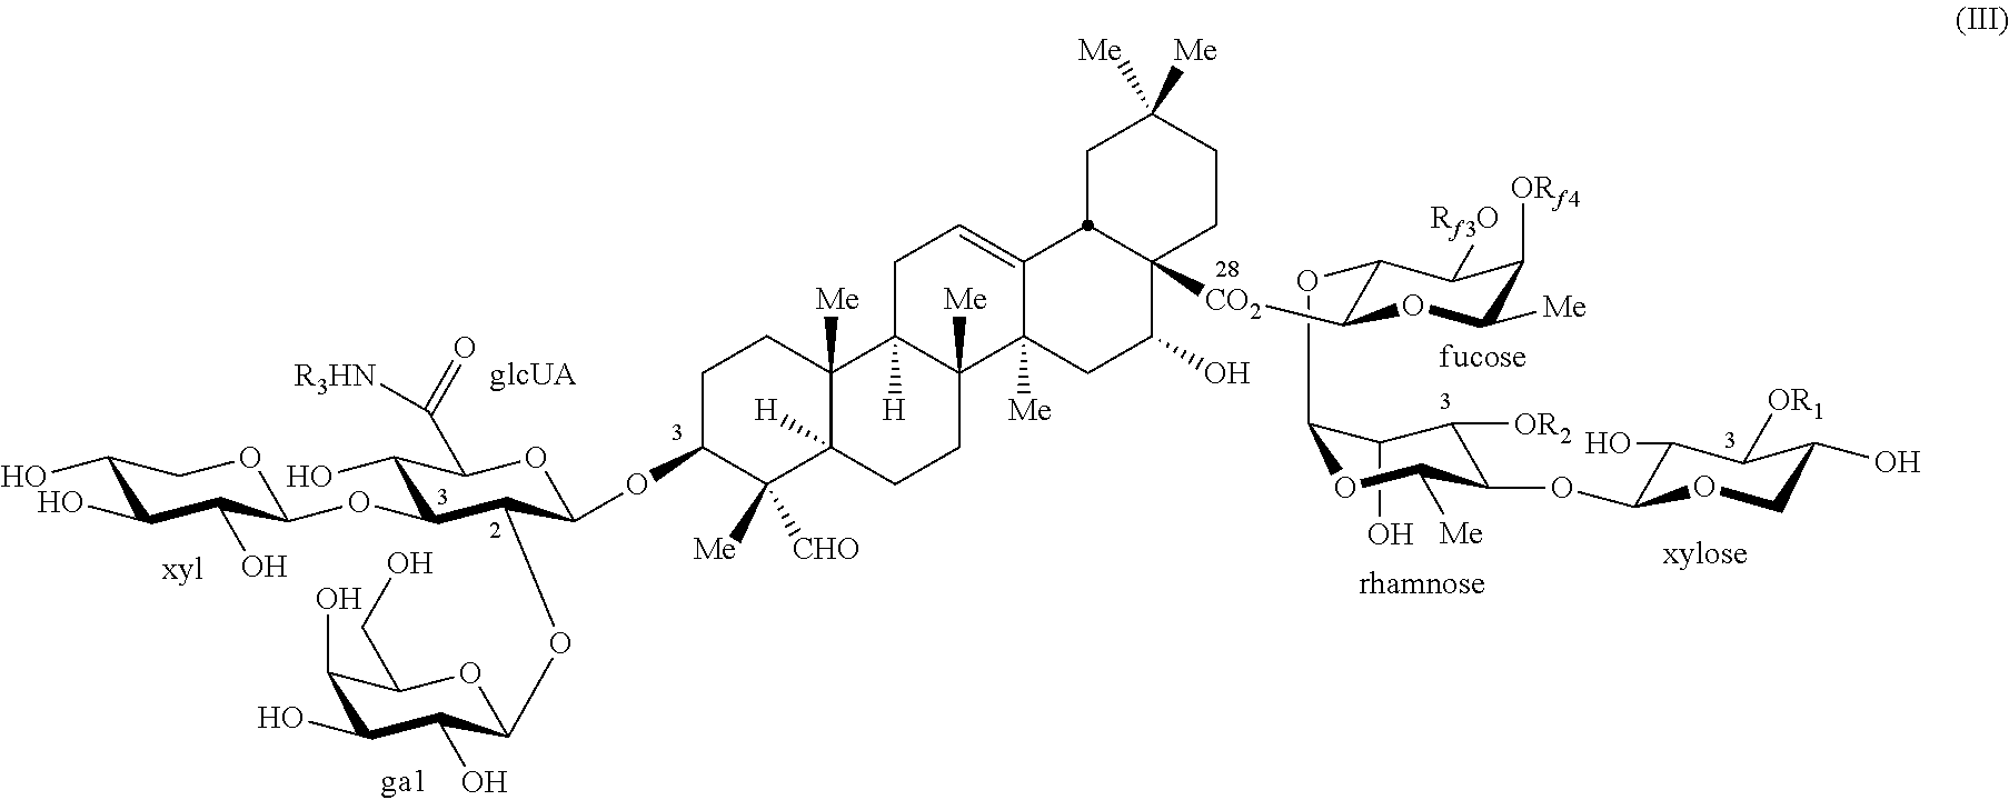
C1(O)C(O)C(O)C(OC2C(O)C(C([R3HN])=O)OC(OC3C([Me])([CHO])C4([H])C([Me])(CC3)C3([H])C([Me])(CC4)C4([Me])C(=CC3)C3C([CO2]C5C(OC6OC([Me])C(OC7C(O)C([OR1])C(O)CO7)C([OR2])C6O)C([Rf3O])C([ORf4])C([Me])O5)(C(O)C4)CCC([Me])([Me])C3)C2OC2C(O)C(O)C(O)C(CO)O2)OC1
